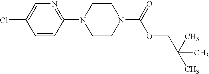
C1=CC(N2CCN(C(=O)OCC(C)(C)C)CC2)=NC=C1Cl
